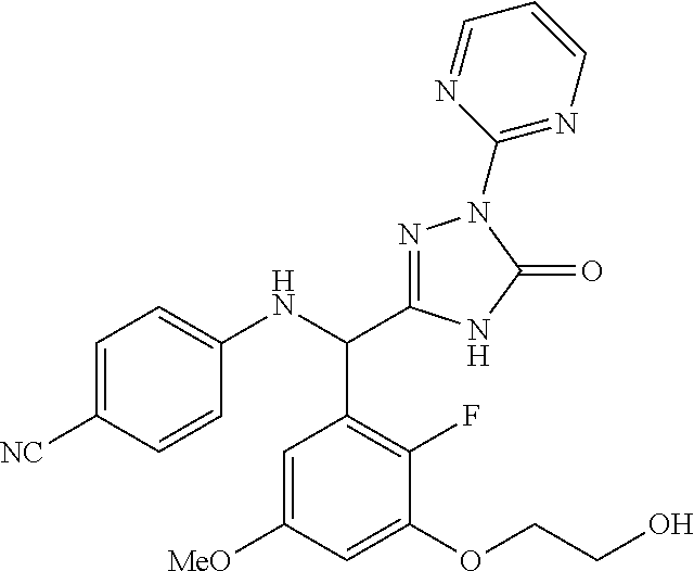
C1=C([MeO])C=C(OCCO)C(F)=C1C(NC1=CC=C([NC])C=C1)C1=NN(C2=NC=CC=N2)C(=O)N1
